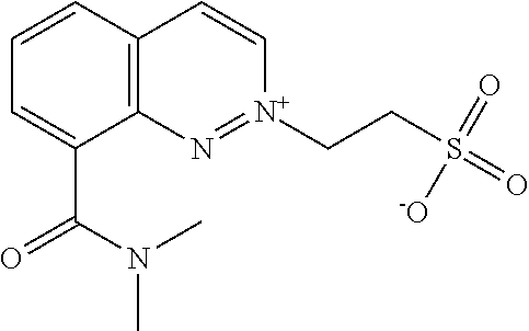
C1=CC2=C(C(C(N(C)C)=O)=C1)N=[N+](CCS(=O)(=O)[-O])C=C2
